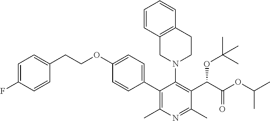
C1(C2=CC=C(OCCC3=CC=C(F)C=C3)C=C2)=C(C)N=C(C)C(C(C(OC(C)C)=O)OC(C)(C)C)=C1N1CCC2=C(C1)C=CC=C2
